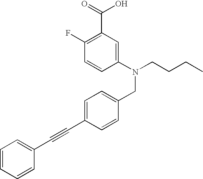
C1=CC(N(CCCC)CC2=CC=C(C#CC3=CC=CC=C3)C=C2)=CC(C(O)=O)=C1F
